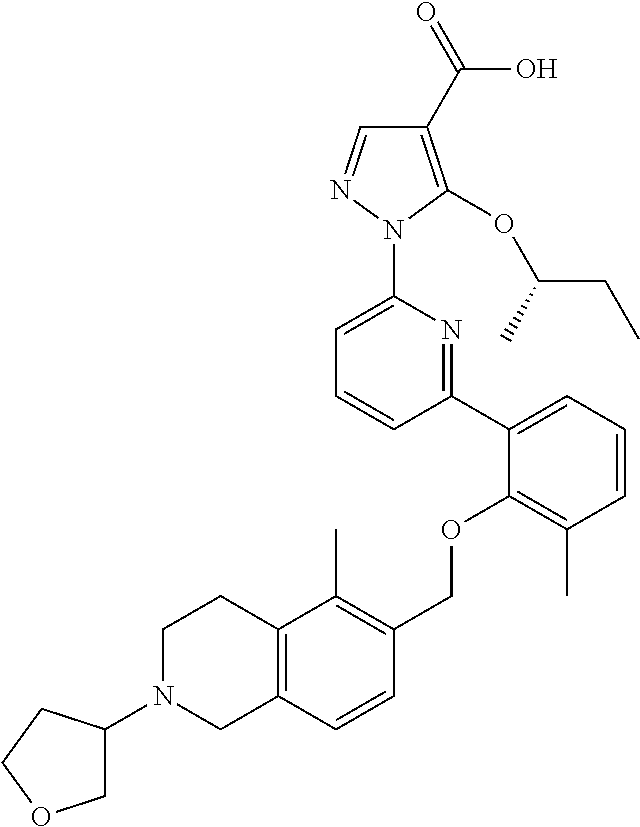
C1(C2=CC=CC(C)=C2OCC2=C(C)C3=C(C=C2)CN(C2COCC2)CC3)=NC(N2N=CC(C(=O)O)=C2OC(CC)C)=CC=C1
